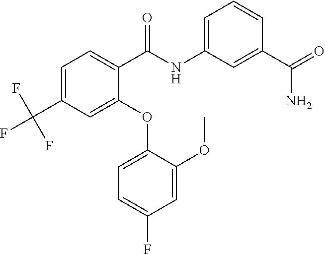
C1=C(OC)C(OC2=CC(C(F)(F)F)=CC=C2C(NC2=CC=CC(C(=O)N)=C2)=O)=CC=C1F
